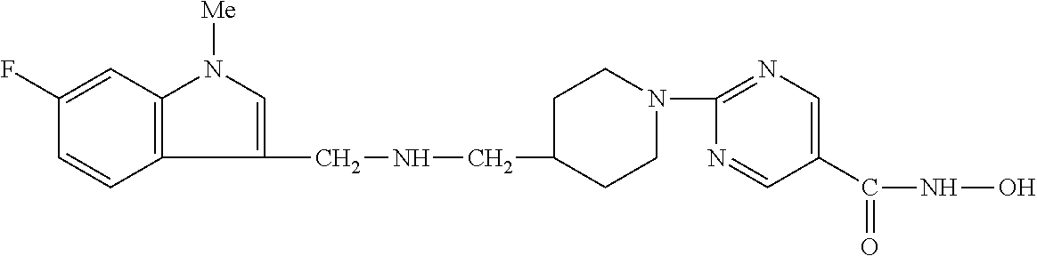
C1(CNCC2CCN(C3=NC=C(C(NO)=O)C=N3)CC2)=CN([Me])C2=C1C=CC(F)=C2
